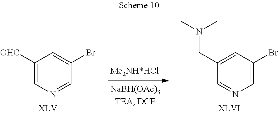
C1([OHC])=CN=CC(Br)=C1.C1(CN(C)C)=CC(Br)=CN=C1
